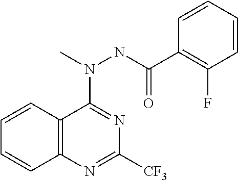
C1=CC2=C(C=C1)N=C([CF3])N=C2N(NC(=O)C1=C(F)C=CC=C1)C
